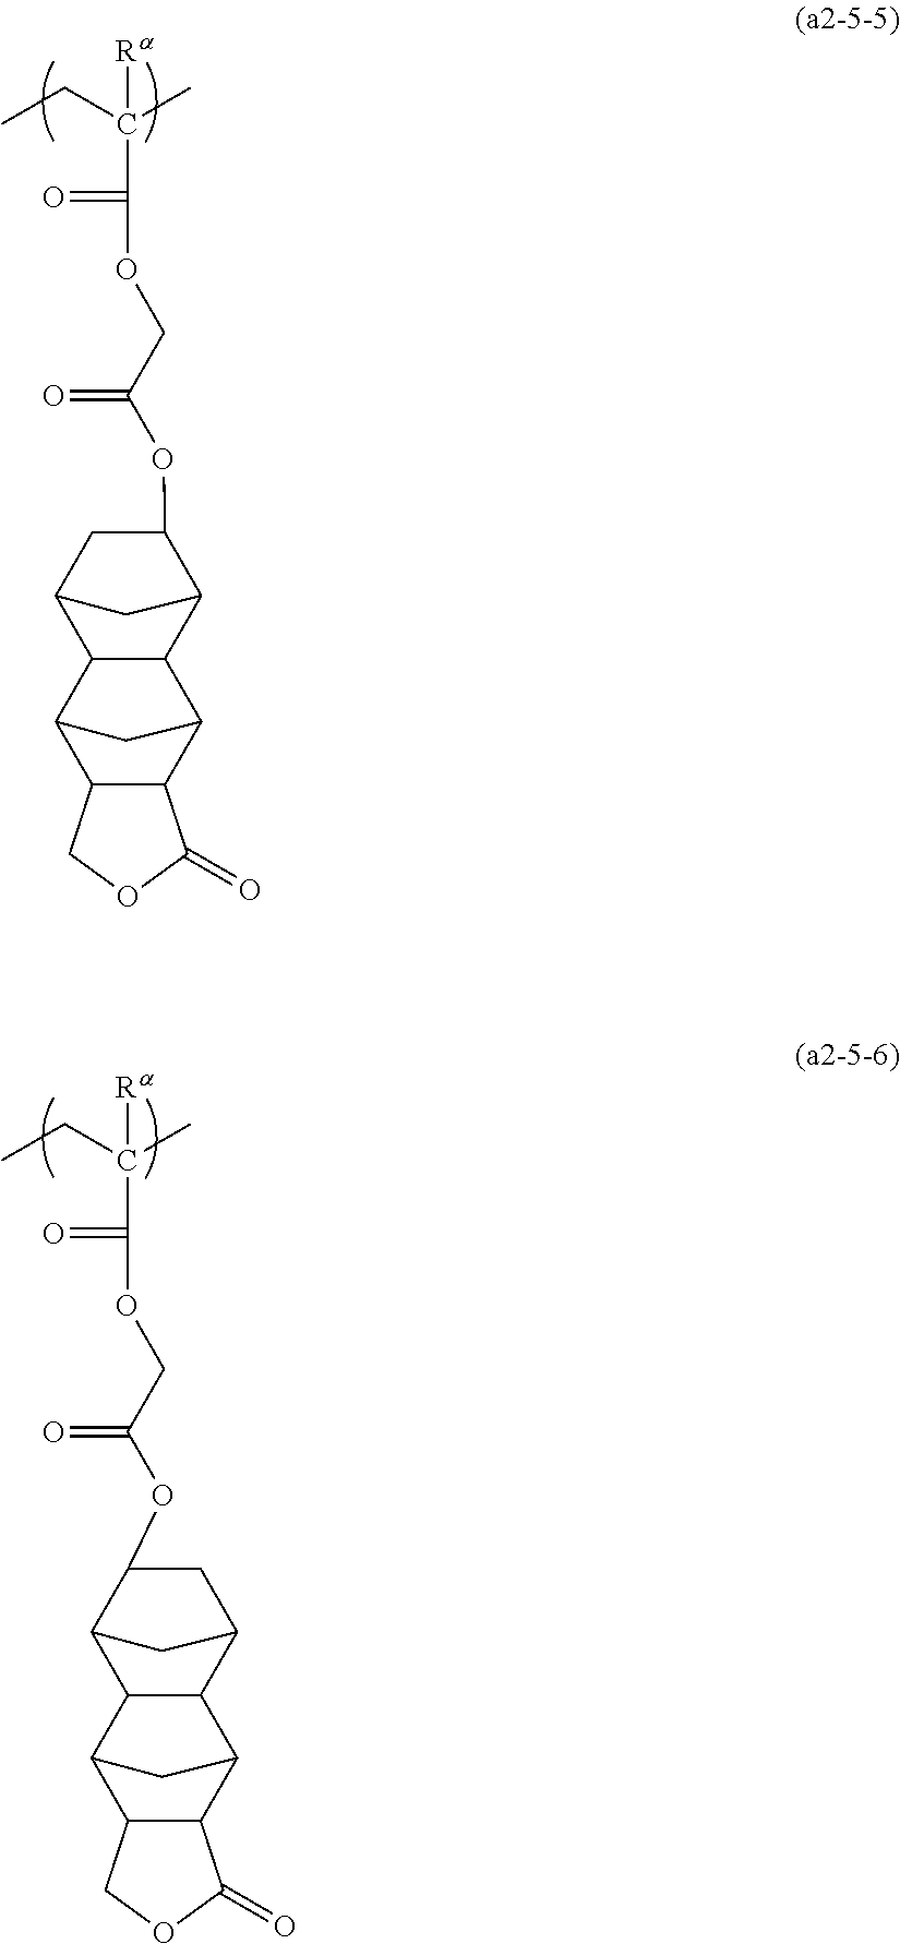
CCC(C)(C(=O)OCC(OC1C2C3C4C5C(C(C4)C3C(C1)C2)COC5=O)=O)[Ra].CCC(C)(C(=O)OCC(OC1CC2C3C4C5C(C(C4)C3C1C2)COC5=O)=O)[Ra]
